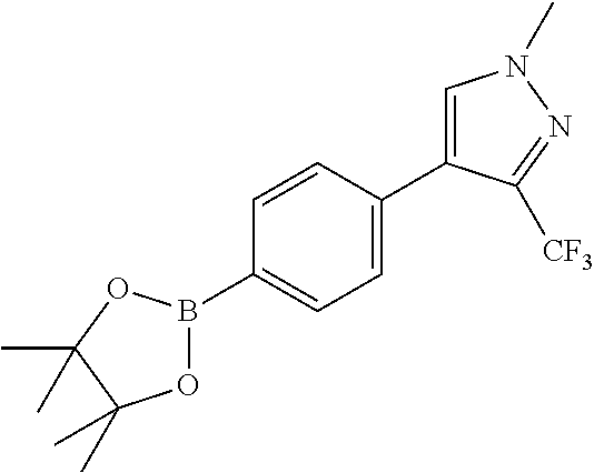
C1=CC(B2OC(C)(C)C(C)(C)O2)=CC=C1C1=CN(C)N=C1[CF3]
